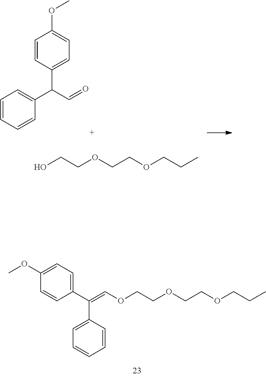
C1(OC)=CC=C(C(C2=CC=CC=C2)=COCCOCCOCCC)C=C1.C1=CC=CC(C(C=O)C2=CC=C(OC)C=C2)=C1.OCCOCCOCCC
